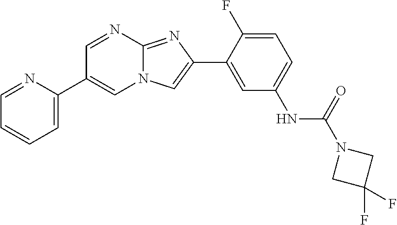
C1=NC2=NC(C3=CC(NC(N4CC(F)(F)C4)=O)=CC=C3F)=CN2C=C1C1=CC=CC=N1
